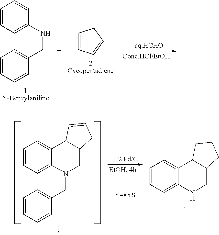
C1=CC=C(NCC2=CC=CC=C2)C=C1.C1=CC=CC1.C1=CC=C2C(=C1)C1C(CN2CC2=CC=CC=C2)CC=C1.C1=CC=C2C(=C1)C1C(CN2)CCC1
